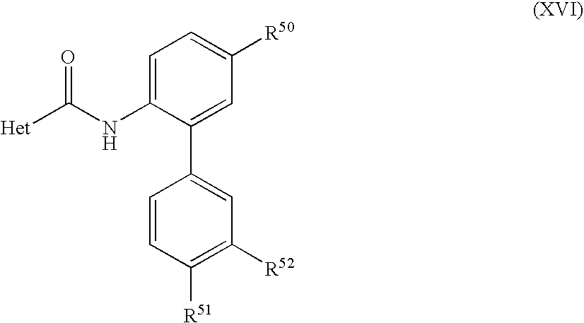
C1=CC([R51])=C([R52])C=C1C1=CC([R50])=CC=C1NC([Het])=O
